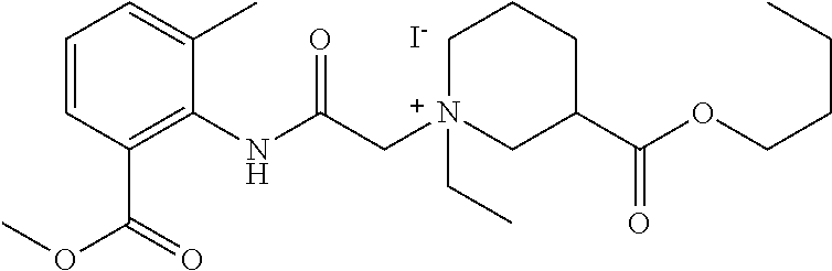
C1=CC(C(OC)=O)=C(NC(C[N+]2(CC)CC(C(OCCCC)=O)CCC2)=O)C(C)=C1.[I-]
